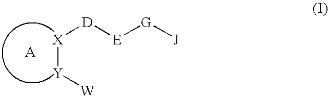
[E]([D][X][Y][W])[G][J].[A]
